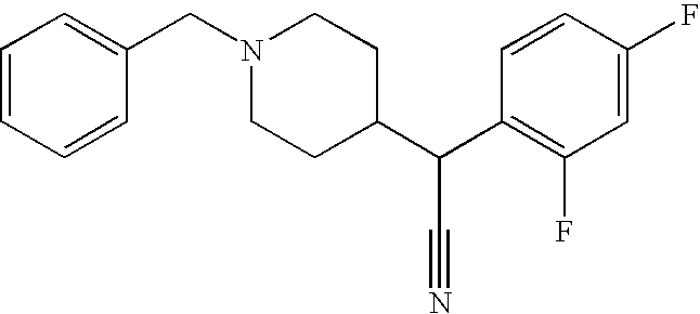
C1=CC=CC(CN2CCC(C(C3=C(F)C=C(F)C=C3)C#N)CC2)=C1
